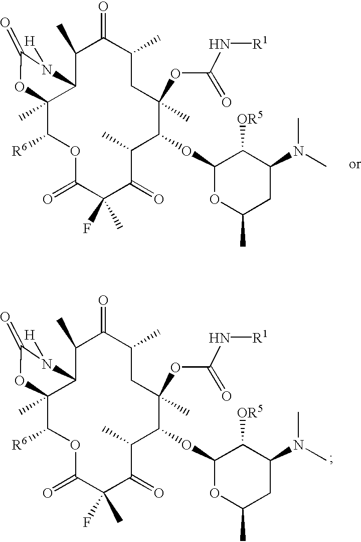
C1(C)C2C(C)(C([R6])OC(=O)C(F)(C)C(=O)C(C)C(OC3OC(C)CC(N(C)C)C3[OR5])C(C)(OC(N[R1])=O)CC(C)C1=O)OC(=O)N2[H].C1(C)C2C(C)(C([R6])OC(=O)C(F)(C)C(=O)C(C)C(OC3OC(C)CC(N(C)C)C3[OR5])C(C)(OC(N[R1])=O)CC(C)C1=O)OC(=O)N2[H]
